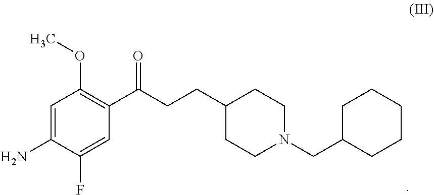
C1=C(F)C(N)=CC(OC)=C1C(=O)CCC1CCN(CC2CCCCC2)CC1
